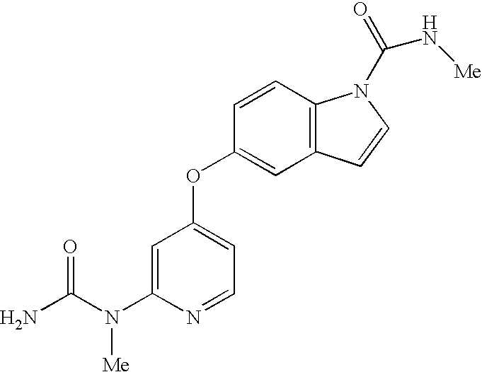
NC(N(C1=CC(OC2=CC3=C(C=C2)N(C(=O)N[Me])C=C3)=CC=N1)[Me])=O
